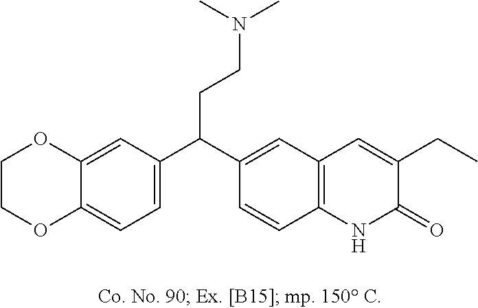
C1OC2=CC(C(C3=CC4=C(C=C3)NC(=O)C(CC)=C4)CCN(C)C)=CC=C2OC1
